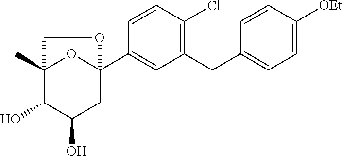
C1(CC2=CC=C([OEt])C=C2)=C(Cl)C=CC(C23OC(C)(C(O)C(O)C2)CO3)=C1
